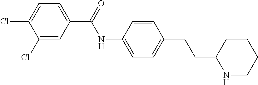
C1(Cl)=CC(C(=O)NC2=CC=C(CCC3NCCCC3)C=C2)=CC=C1Cl
